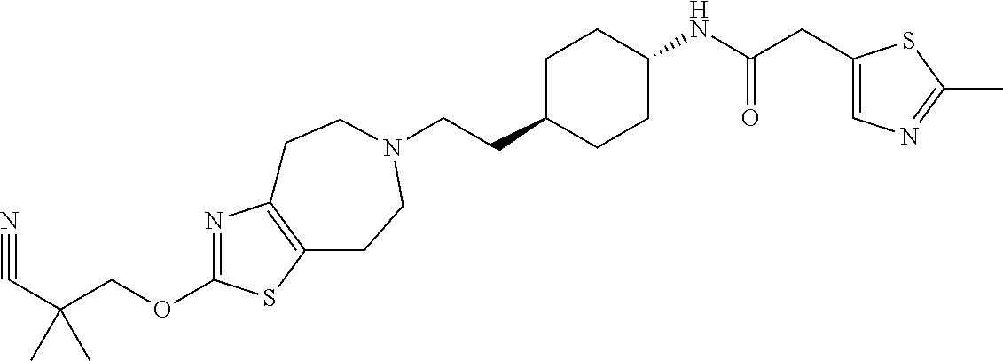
C(CC1CCC(NC(CC2=CN=C(C)S2)=O)CC1)N1CCC2=C(N=C(OCC(C#N)(C)C)S2)CC1
